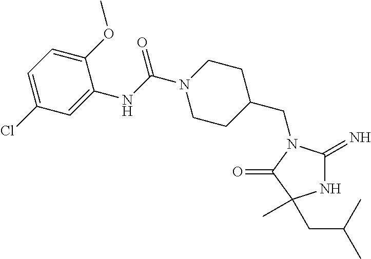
C1C(CN2C(=N)NC(C)(CC(C)C)C2=O)CCN(C(NC2=CC(Cl)=CC=C2OC)=O)C1
